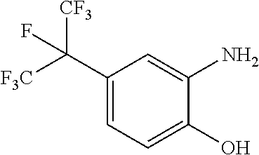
C1(C([F3C])([CF3])F)=CC=C(O)C(N)=C1
